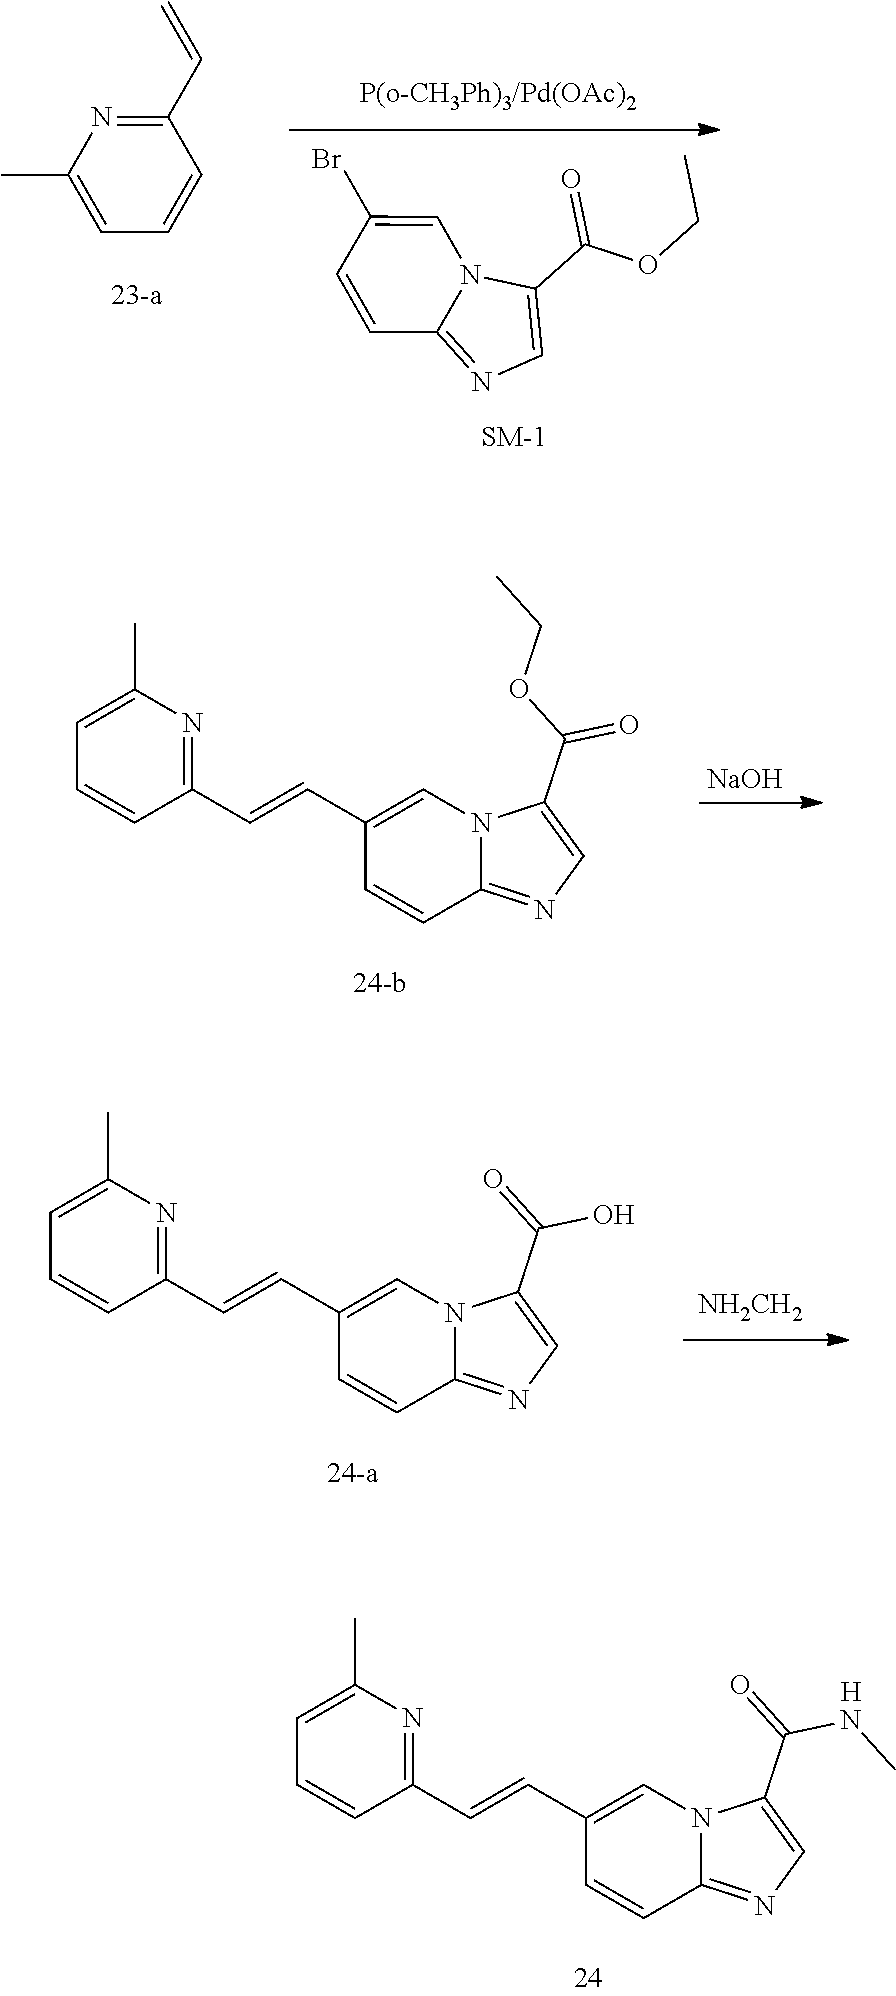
C1(C(OCC)=O)=CN=C2N1C=C(Br)C=C2.C1(C)=CC=CC(C=C)=N1.C1=CC(C=CC2=CN3C(=NC=C3C(OCC)=O)C=C2)=NC(C)=C1.[NaOH].[NH2CH2].C1=CC(C=CC2=CN3C(=NC=C3C(=O)O)C=C2)=NC(C)=C1.C1=CC(C=CC2=CN3C(=NC=C3C(=O)NC)C=C2)=NC(C)=C1.[H]
